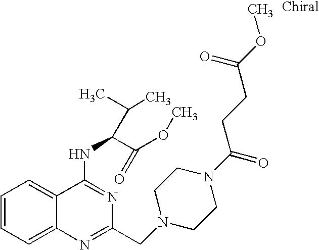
C1=CC=C2C(=C1)C(NC(C(OC)=O)C(C)C)=NC(CN1CCN(C(=O)CCC(OC)=O)CC1)=N2
